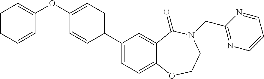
C1(C2=CC=C(OC3=CC=CC=C3)C=C2)=CC=C2C(=C1)C(=O)N(CC1=NC=CC=N1)CCO2
